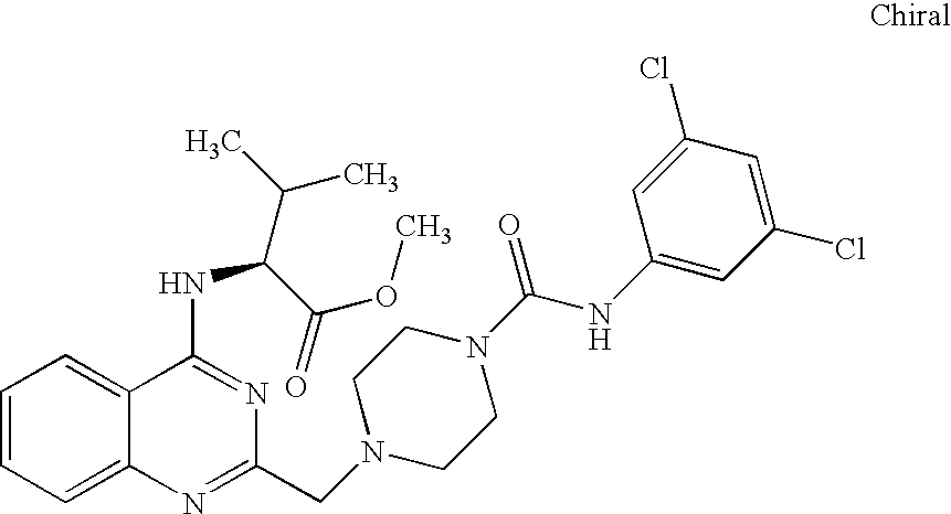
C1=CC=C2C(=C1)C(NC(C(C)C)C(=O)OC)=NC(CN1CCN(C(NC3=CC(Cl)=CC(Cl)=C3)=O)CC1)=N2
